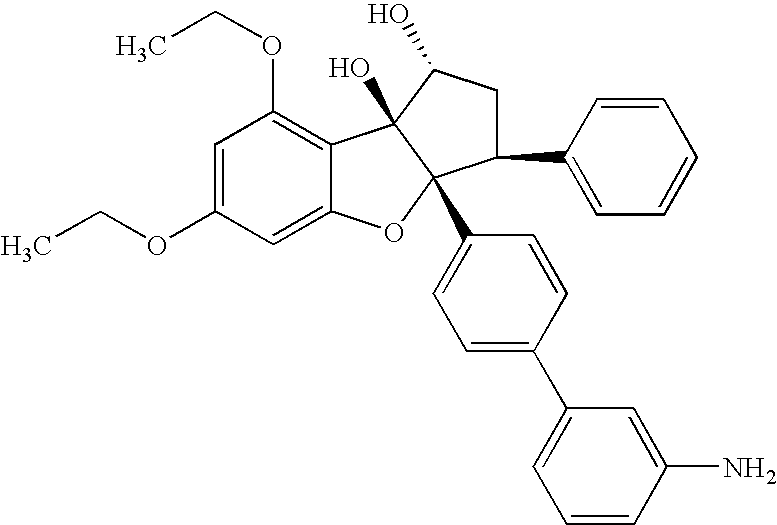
C1=C(OCC)C=C2C(=C1OCC)C1(O)C(C3=CC=C(C4=CC=CC(N)=C4)C=C3)(O2)C(C2=CC=CC=C2)CC1O
